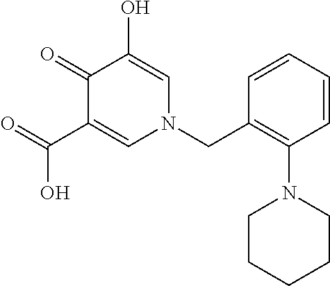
C1(=O)C(C(O)=O)=CN(CC2=C(N3CCCCC3)C=CC=C2)C=C1O
